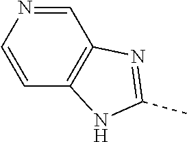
C1=CN=CC2=C1NC(C)=N2
